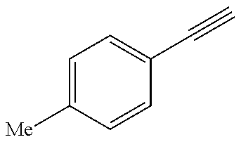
C1=C([Me])C=CC(C#C)=C1
